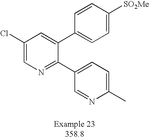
C1(C2=CC=C([SO2Me])C=C2)=CC(Cl)=CN=C1C1=CC=C(C)N=C1
